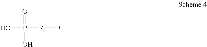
P(O)([R]B)(=O)O
